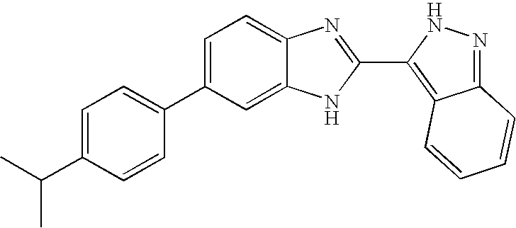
C1=C(C2=CC=C(C(C)C)C=C2)C=C2C(=C1)N=C(C1=C3C(=NN1)C=CC=C3)N2
